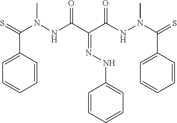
S=C(C1=CC=CC=C1)N(C)NC(=O)C(C(=O)NN(C)C(C1=CC=CC=C1)=S)=NNC1=CC=CC=C1
